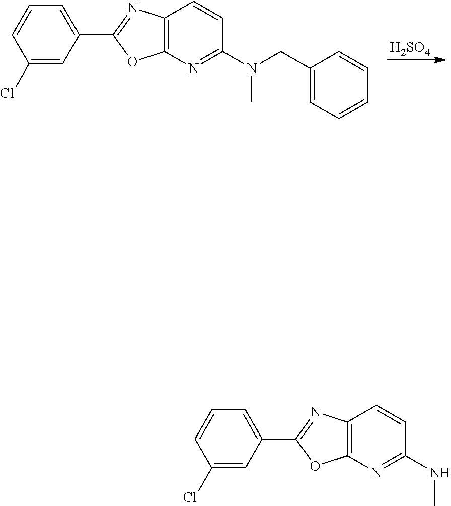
C1(Cl)=CC(C2=NC3=C(N=C(N(CC4=CC=CC=C4)C)C=C3)O2)=CC=C1.[H2SO4].C1(Cl)=CC(C2=NC3=C(N=C(NC)C=C3)O2)=CC=C1
